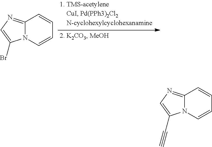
C12=NC=C(Br)N1C=CC=C2.C12=NC=C(C#C)N1C=CC=C2
